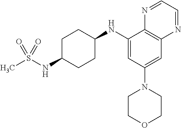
C1(NC2CCC(NS(C)(=O)=O)CC2)=CC(N2CCOCC2)=CC2=C1N=CC=N2
